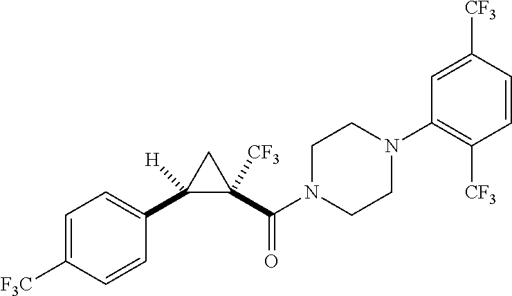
C1(C2([H])C(C(N3CCN(C4=C([CF3])C=CC([CF3])=C4)CC3)=O)([CF3])C2)=CC=C([F3C])C=C1
